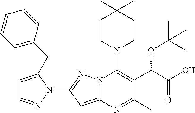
CC1(C)CCN(C2=C(C(C(=O)O)OC(C)(C)C)C(C)=NC3=CC(N4C(CC5=CC=CC=C5)=CC=N4)=NN23)CC1
